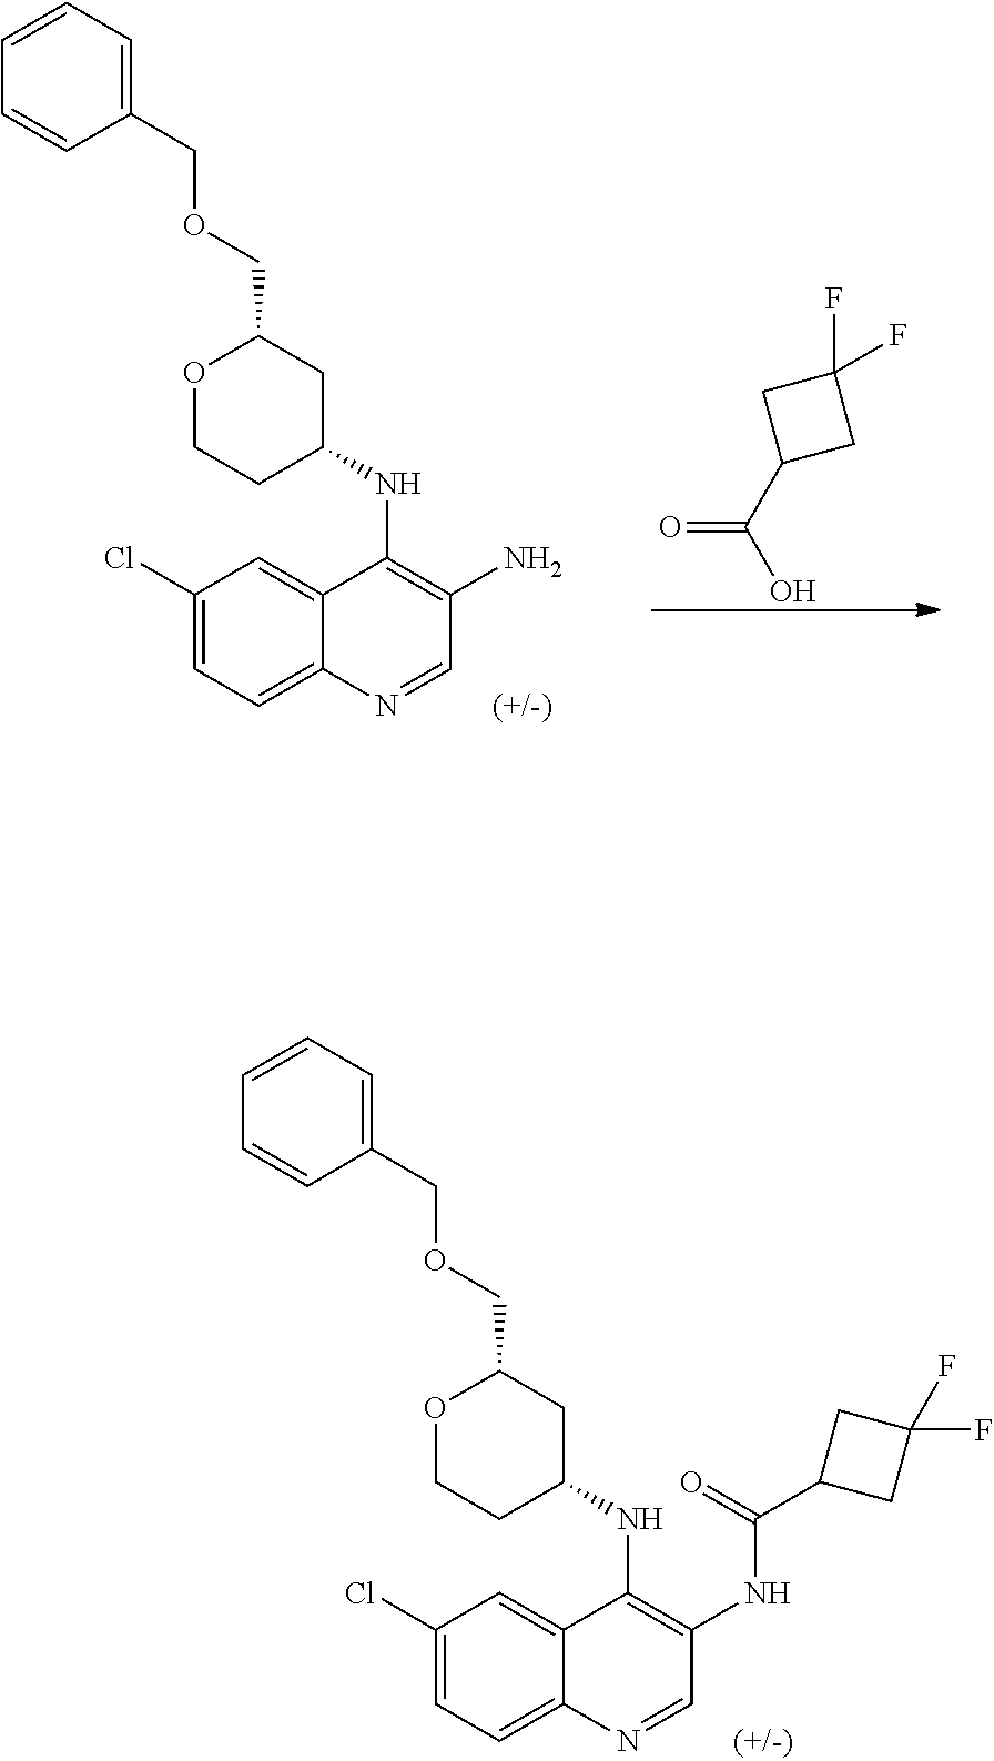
C1(Cl)=CC=C2C(=C1)C(NC1CC(COCC3=CC=CC=C3)OCC1)=C(NC(=O)C1CC(F)(F)C1)C=N2.C1(Cl)=CC=C2C(=C1)C(NC1CC(COCC3=CC=CC=C3)OCC1)=C(N)C=N2.O=C(O)C1CC(F)(F)C1
